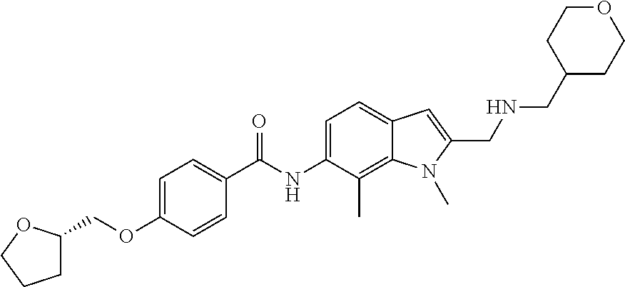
C1=C(OCC2CCCO2)C=CC(C(NC2=CC=C3C(=C2C)N(C)C(CNCC2CCOCC2)=C3)=O)=C1
